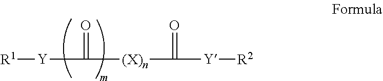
[Y]([R1])C([(X)n]C([Y][R2])=O)=O
